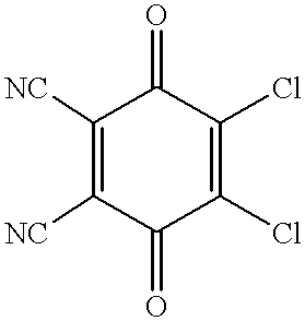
C1([NC])=C([NC])C(=O)C(Cl)=C(Cl)C1=O
